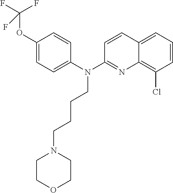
O(C1=CC=C(N(C2=NC3=C(Cl)C=CC=C3C=C2)CCCCN2CCOCC2)C=C1)C(F)(F)F
